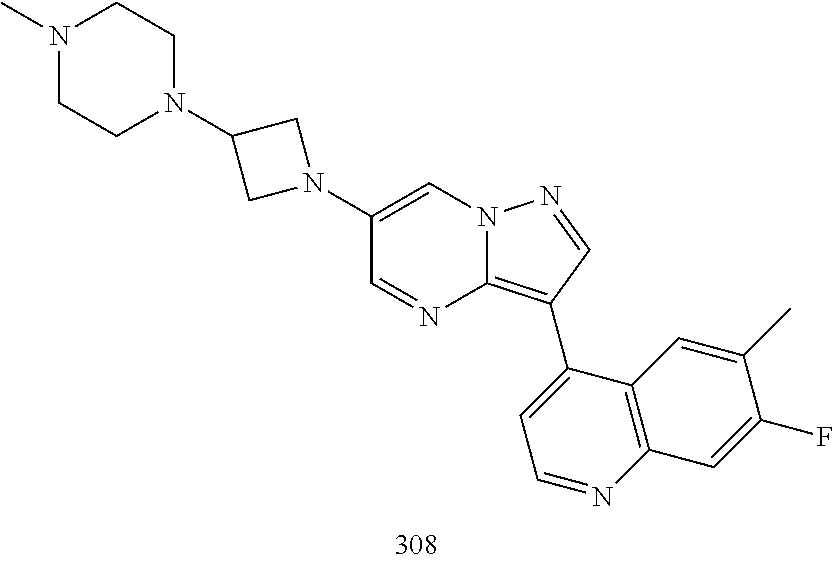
C1(C2=C3N=CC(N4CC(N5CCN(C)CC5)C4)=CN3N=C2)=CC=NC2=C1C=C(C)C(F)=C2
